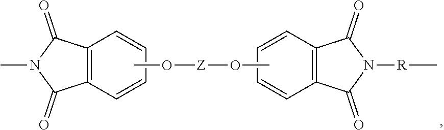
C12=C(C=CC=C1)C(=O)N(C)C2=O.C12=C(C=CC=C1)C(=O)N([R]C)C2=O.CO[Z]OC
